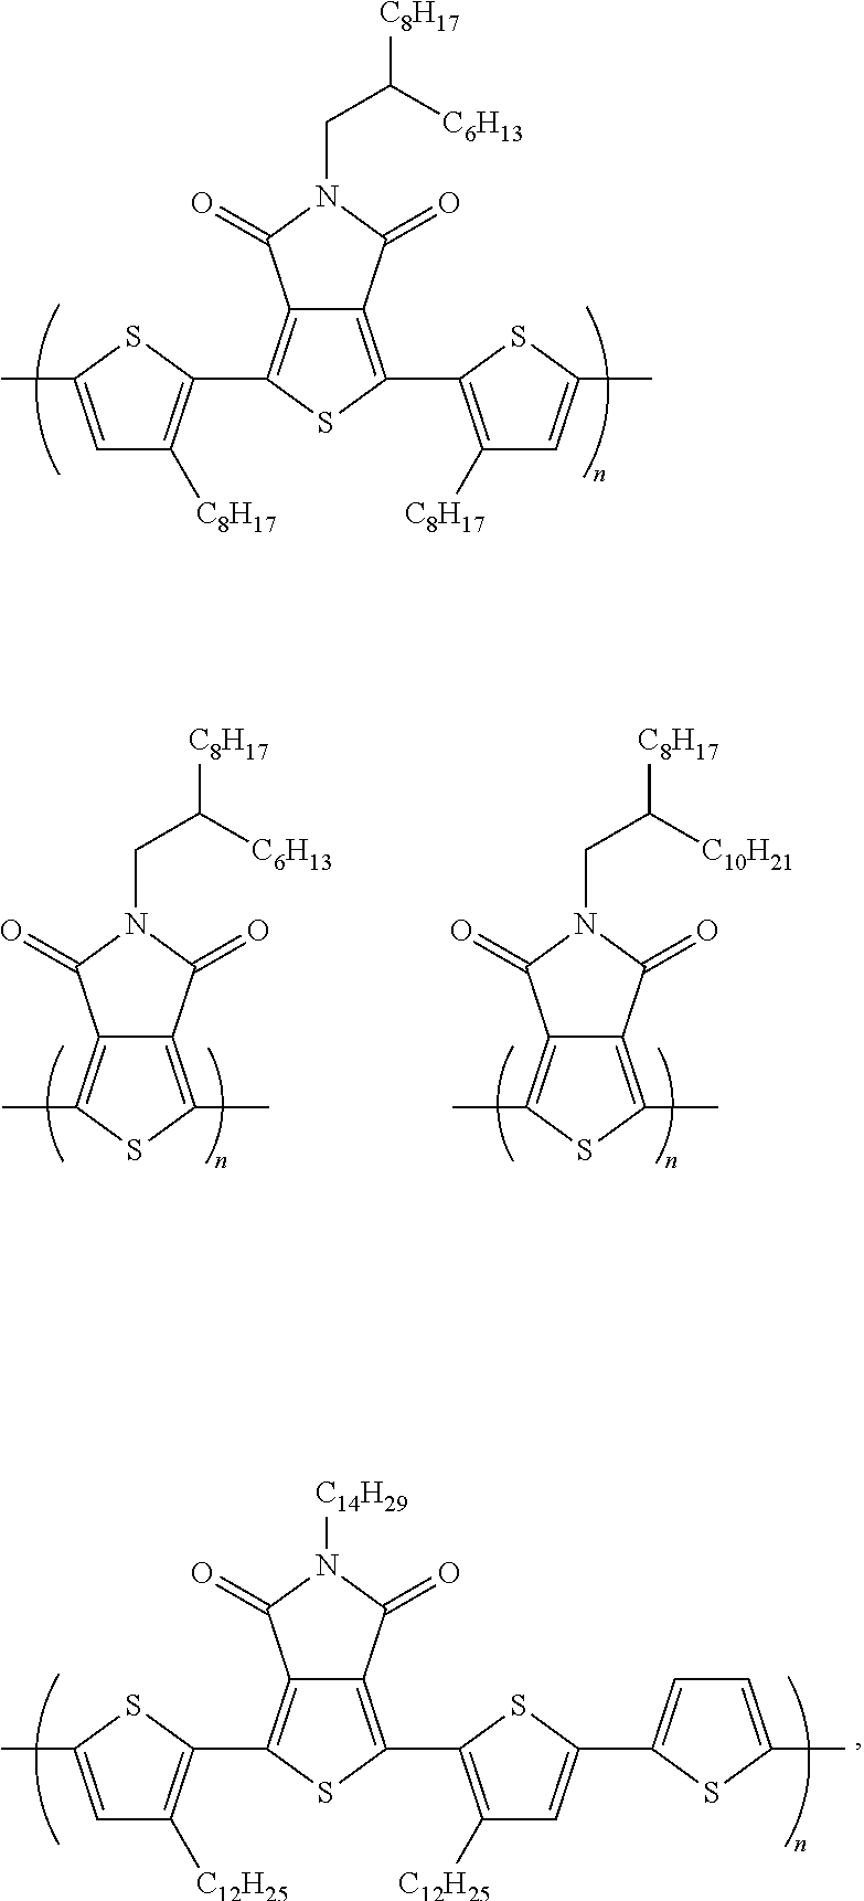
C12=C(C3=C([C8H17])C=C(C)S3)SC(C3=C([C8H17])C=C(C)S3)=C1C(=O)N(CC([C8H17])[C6H13])C2=O.C12=C(C)SC(C)=C1C(=O)N(CC([C8H17])[C6H13])C2=O.C12=C(C)SC(C)=C1C(=O)N(CC([C8H17])[C10H21])C2=O.C12=C(C3=C([C12H25])C=C(C)S3)SC(C3=C([C12H25])C=C(C4=CC=C(C)S4)S3)=C1C(=O)N([C14H29])C2=O
